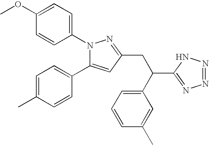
C1(OC)=CC=C(N2C(C3=CC=C(C)C=C3)=CC(CC(C3=NN=NN3)C3=CC=CC(C)=C3)=N2)C=C1
